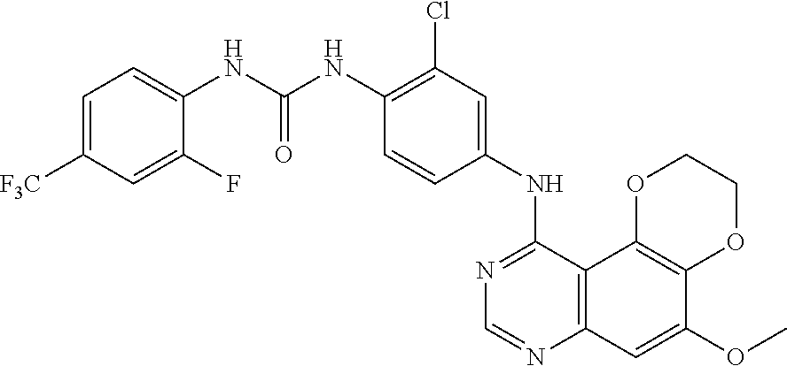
C12=C(C3=C(C=C1OC)N=CN=C3NC1=CC(Cl)=C(NC(NC3=CC=C([F3C])C=C3F)=O)C=C1)OCCO2
